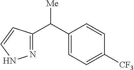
N1=C(C(C2=CC=C([CF3])C=C2)[Me])C=CN1
